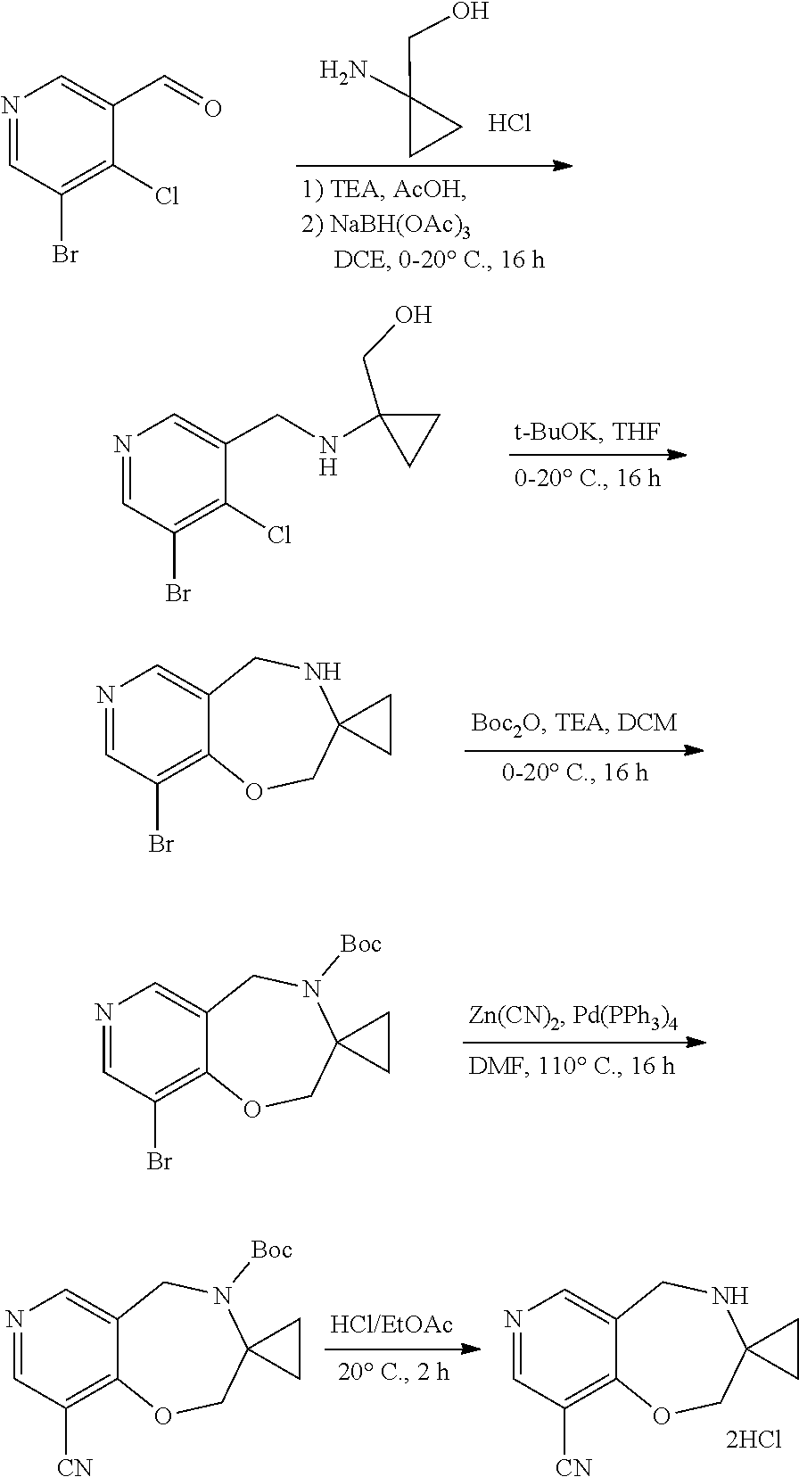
NC1(CO)CC1.Cl.C1=NC=C(C=O)C(Cl)=C1Br.C1=NC=C(CNC2(CO)CC2)C(Cl)=C1Br.N1CC2=CN=CC(Br)=C2OCC12CC2.N1([Boc])CC2=CN=CC(Br)=C2OCC12CC2.N1CC2=CN=CC([CN])=C2OCC12CC2.[2HCl].N1([Boc])CC2=CN=CC([CN])=C2OCC12CC2
